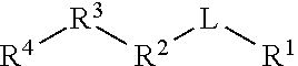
[R4][R3][R2][L][R1]
